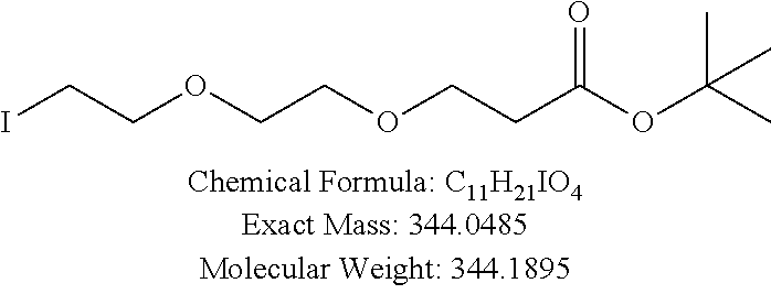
C(OCCOCCC(OC(C)(C)C)=O)CI
